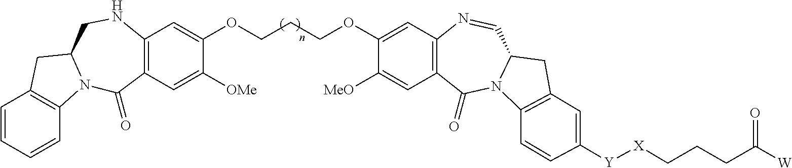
C1=CC=CC2=C1CC1N2C(=O)C2=C(NC1)C=C(OCCCOC1=CC3=C(C=C1[MeO])C(=O)N1C(C=N3)CC3=C1C=CC([Y][X]CCCC([W])=O)=C3)C([OMe])=C2
